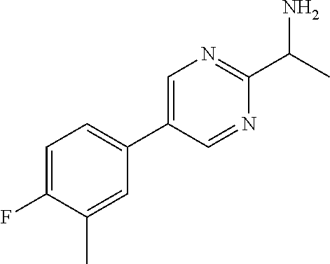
C1=C(F)C(C)=CC(C2=CN=C(C(N)C)N=C2)=C1
